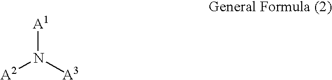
[A2]N([A3])[A1]
